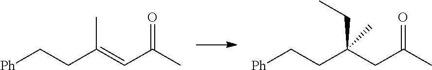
[Ph]CCC(=CC(C)=O)C.[Ph]CCC(CC(C)=O)(CC)C
